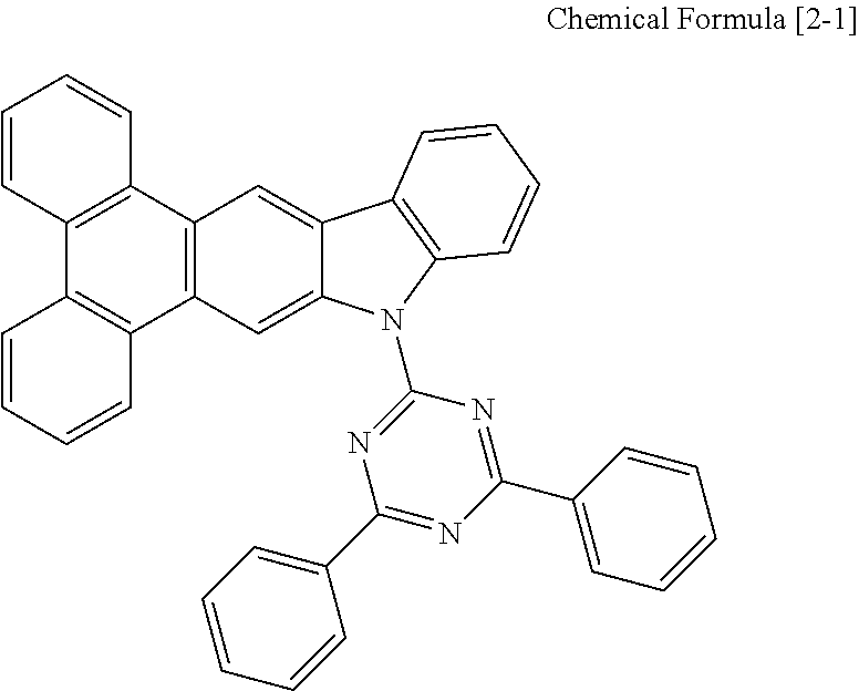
C12=C(C3=C(C4=C1C=CC=C4)C=CC=C3)C=C1C(=C2)N(C2=NC(C3=CC=CC=C3)=NC(C3=CC=CC=C3)=N2)C2=C1C=CC=C2
